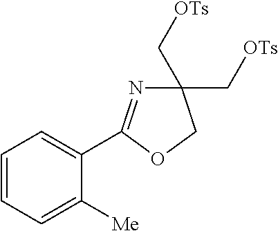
C1=CC=C([Me])C(C2=NC(C[OTs])(C[OTs])CO2)=C1
